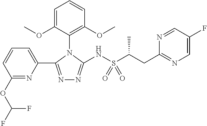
C1(OC(F)F)=NC(C2=NN=C(NS(C(CC3=NC=C(F)C=N3)C)(=O)=O)N2C2=C(OC)C=CC=C2OC)=CC=C1
